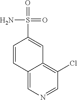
C12=CN=CC(Cl)=C1C=C(S(N)(=O)=O)C=C2
